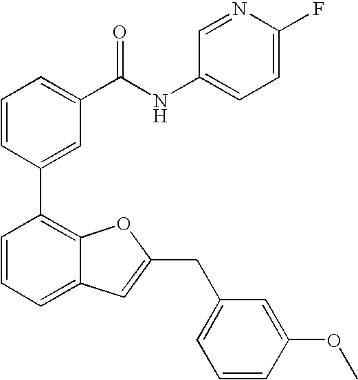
C1=CC(C2=C3C(=CC=C2)C=C(CC2=CC=CC(OC)=C2)O3)=CC(C(NC2=CC=C(F)N=C2)=O)=C1
